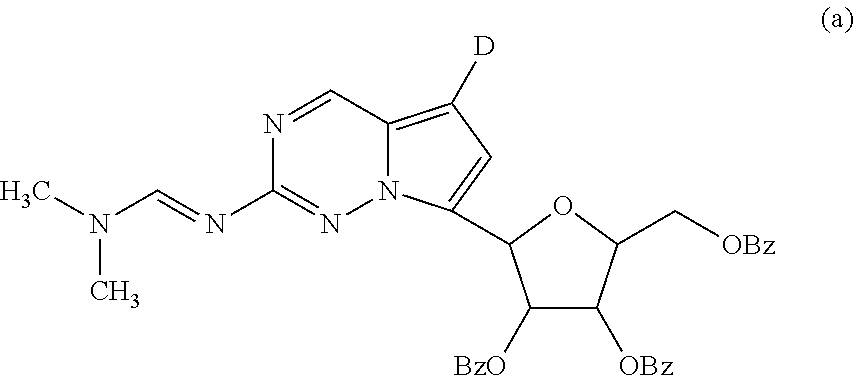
N1=CC2=C([D])C=C(C3C([BzO])C([OBz])C(C[OBz])O3)N2N=C1N=CN(C)C
